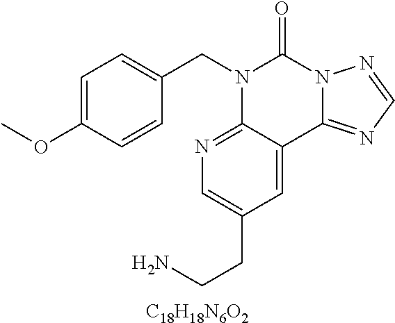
C1=C(OC)C=CC(CN2C3=NC=C(CCN)C=C3C3=NC=NN3C2=O)=C1.[C18H18N6O2]
